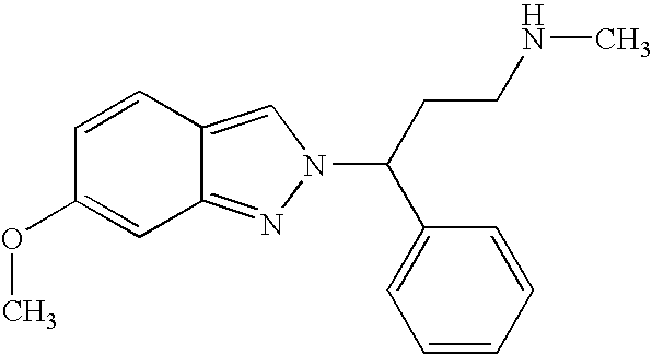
C1=CC2=CN(C(C3=CC=CC=C3)CCNC)N=C2C=C1OC
